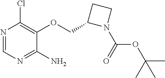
N1(C(=O)OC(C)(C)C)CCC1COC1=C(Cl)N=CN=C1N
